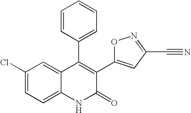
C1(Cl)=CC=C2C(=C1)C(C1=CC=CC=C1)=C(C1=CC(C#N)=NO1)C(=O)N2
